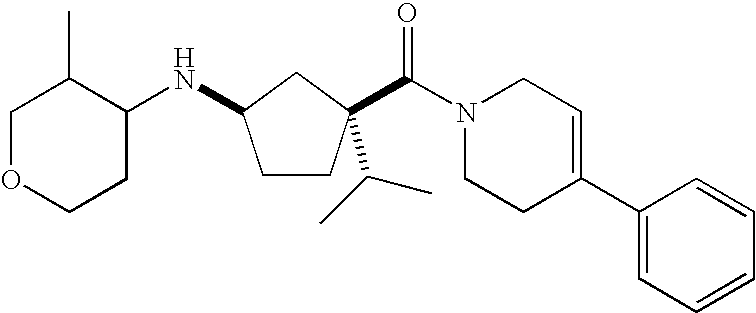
N(C1CCC(C(=O)N2CCC(C3=CC=CC=C3)=CC2)(C(C)C)C1)C1C(C)COCC1
